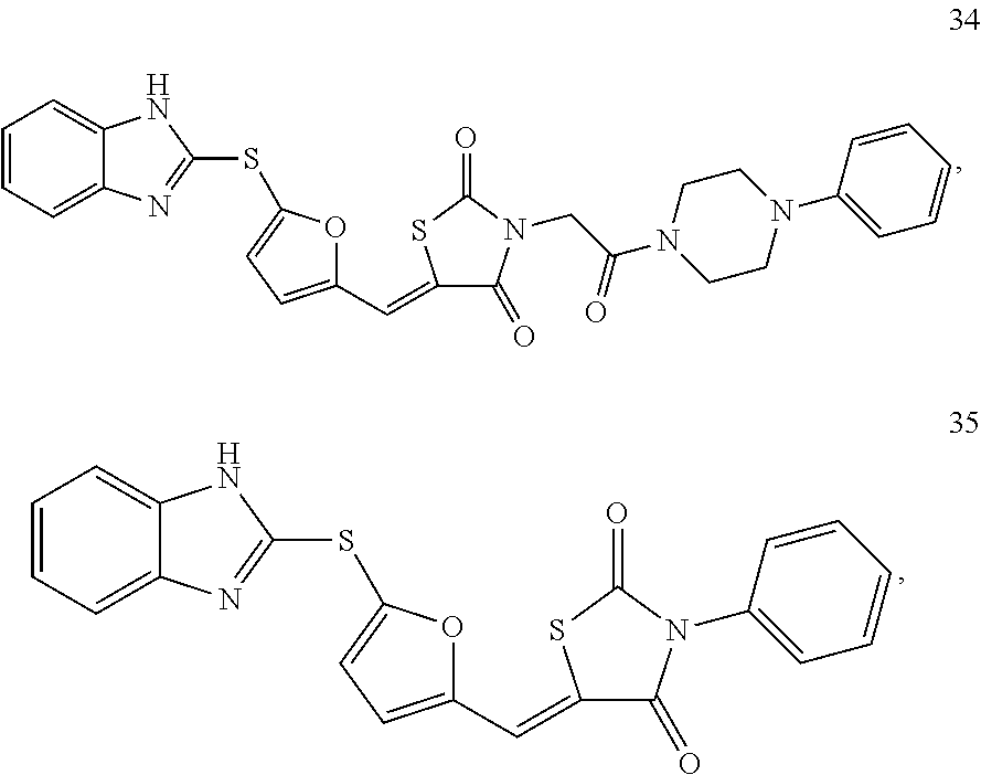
C1=C2C(=CC=C1)NC(SC1=CC=C(C=C3C(=O)N(CC(N4CCN(C5=CC=CC=C5)CC4)=O)C(=O)S3)O1)=N2.C1=C2C(=CC=C1)NC(SC1=CC=C(C=C3C(=O)N(C4=CC=CC=C4)C(=O)S3)O1)=N2
